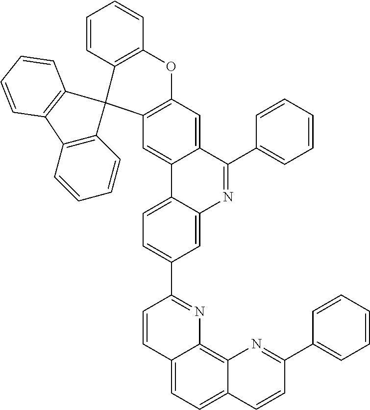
C1=C2C(=CC3=C1OC1=C(C34C3=C(C5=C4C=CC=C5)C=CC=C3)C=CC=C1)C1=CC=C(C3=NC4=C5C(=CC=C4C=C3)C=CC(C3=CC=CC=C3)=N5)C=C1N=C2C1=CC=CC=C1
